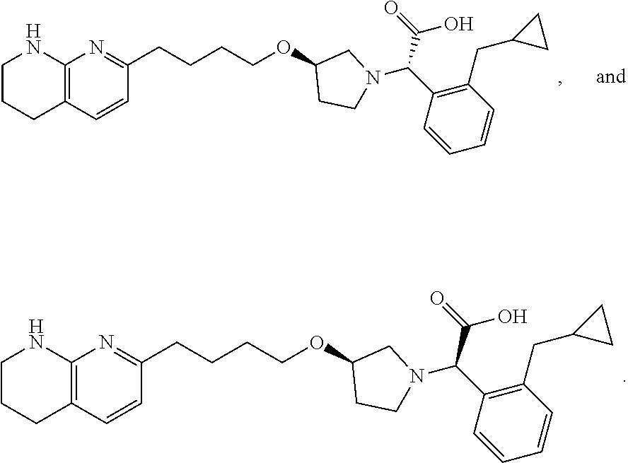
C12=C(C=CC(CCCCOC3CCN(C(C4=C(CC5CC5)C=CC=C4)C(=O)O)C3)=N1)CCCN2.C12=C(C=CC(CCCCOC3CCN(C(C4=C(CC5CC5)C=CC=C4)C(=O)O)C3)=N1)CCCN2
